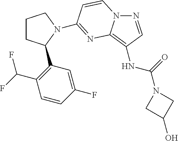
N1=CC(NC(N2CC(O)C2)=O)=C2N1C=CC(N1C(C3=C(C(F)F)C=CC(F)=C3)CCC1)=N2
